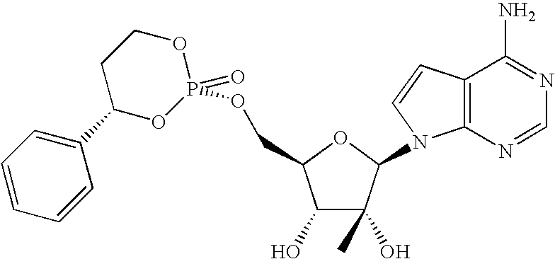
O1CCC(C2=CC=CC=C2)OP1(=O)OCC1C(O)C(C)(O)C(N2C3=C(C(N)=NC=N3)C=C2)O1
